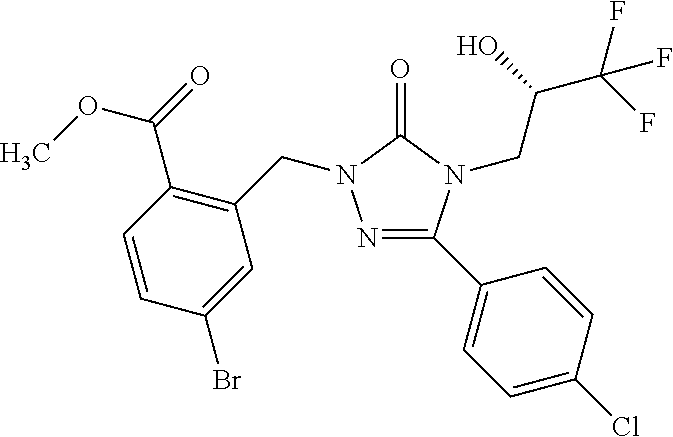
C1(C2=NN(CC3=C(C(OC)=O)C=CC(Br)=C3)C(=O)N2CC(O)C(F)(F)F)=CC=C(Cl)C=C1
